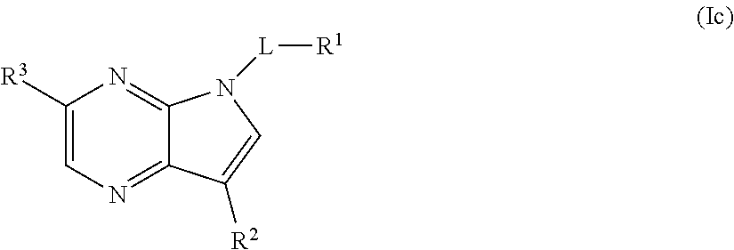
C1([R3])=CN=C2C(=N1)N([L][R1])C=C2[R2]
